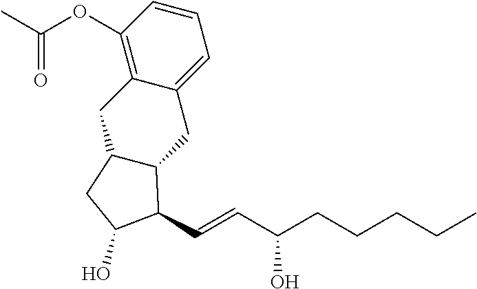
C1(OC(C)=O)=C2C(=CC=C1)CC1C(C2)CC(O)C1C=CC(CCCCC)O
